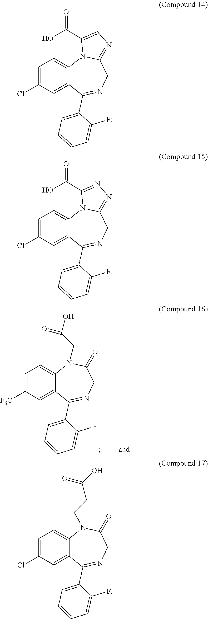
C1=C(Cl)C=C2C(=C1)N1C(=NC=C1C(=O)O)CN=C2C1=CC=CC=C1F.C1=C(Cl)C=C2C(=C1)N1C(=NN=C1C(=O)O)CN=C2C1=CC=CC=C1F.C1=C(Cl)C=C2C(=C1)N(CCC(O)=O)C(=O)CN=C2C1=CC=CC=C1F.C1=C([F3C])C=C2C(=C1)N(CC(O)=O)C(=O)CN=C2C1=CC=CC=C1F
